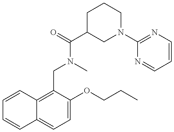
C1=CC2=C(CN(C(=O)C3CN(C4=NC=CC=N4)CCC3)C)C(OCCC)=CC=C2C=C1
